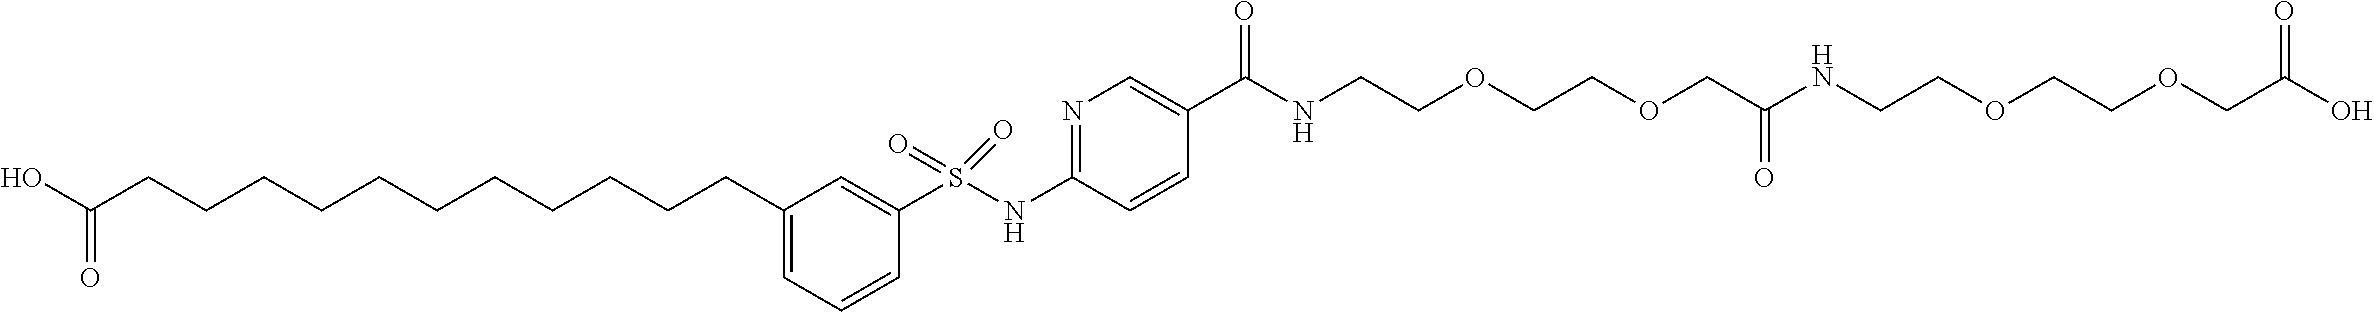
C1=CC=C(CCCCCCCCCCCC(O)=O)C=C1S(NC1=NC=C(C(=O)NCCOCCOCC(NCCOCCOCC(O)=O)=O)C=C1)(=O)=O
